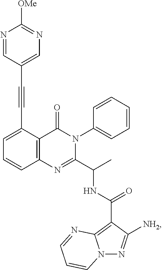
C12=C(C(C#CC3=CN=C([OMe])N=C3)=CC=C1)C(=O)N(C1=CC=CC=C1)C(C(C)NC(C1=C3N(N=C1[NH2])C=CC=N3)=O)=N2
